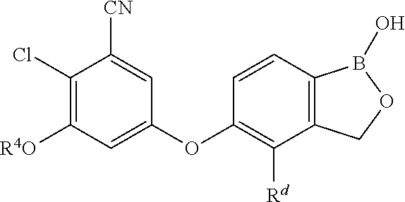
C1(Cl)=C([R4O])C=C(OC2=C([Rd])C3=C(C=C2)B(O)OC3)C=C1[CN]
